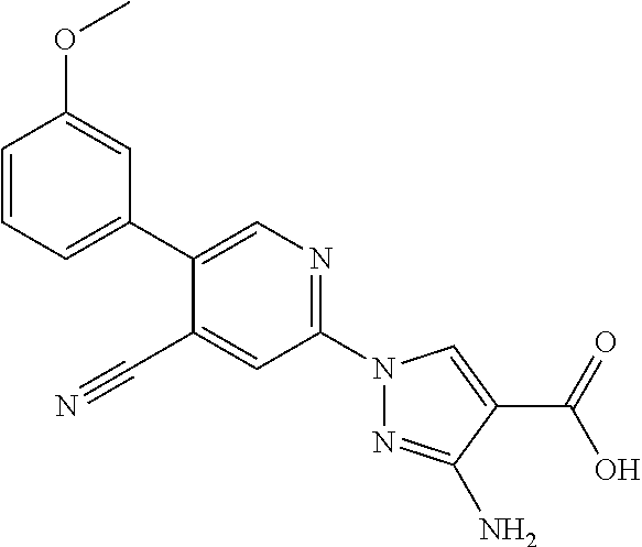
C1(C#N)=CC(N2N=C(N)C(C(O)=O)=C2)=NC=C1C1=CC=CC(OC)=C1
